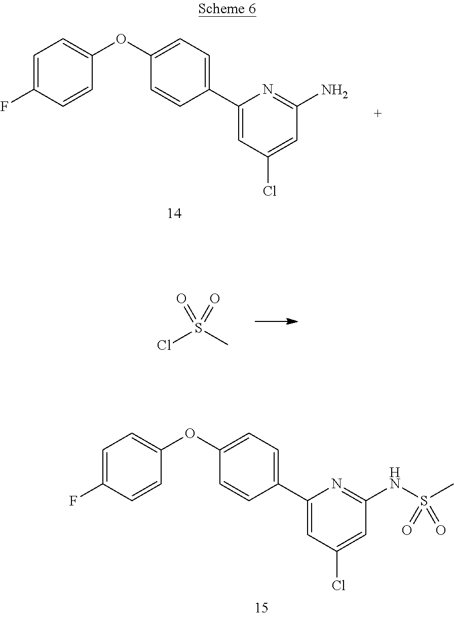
C1=C(F)C=CC(OC2=CC=C(C3=CC(Cl)=CC(N)=N3)C=C2)=C1.ClS(C)(=O)=O.C1=C(F)C=CC(OC2=CC=C(C3=CC(Cl)=CC(NS(C)(=O)=O)=N3)C=C2)=C1
